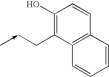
C1(O)=C(CC<-C)C2=C(C=C1)C=CC=C2
